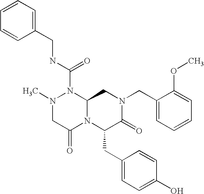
CN1CC(=O)N2C(N1C(NCC1=CC=CC=C1)=O)CN(CC1=CC=CC=C1OC)C(=O)C2CC1=CC=C(O)C=C1
